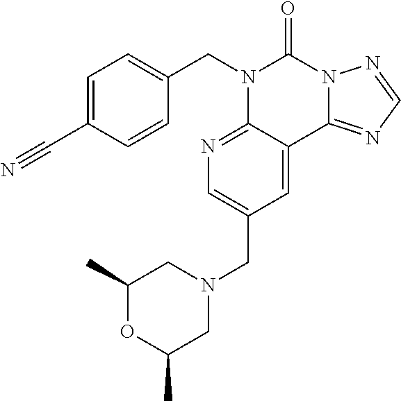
C1(C#N)=CC=C(CN2C3=NC=C(CN4CC(C)OC(C)C4)C=C3C3=NC=NN3C2=O)C=C1
